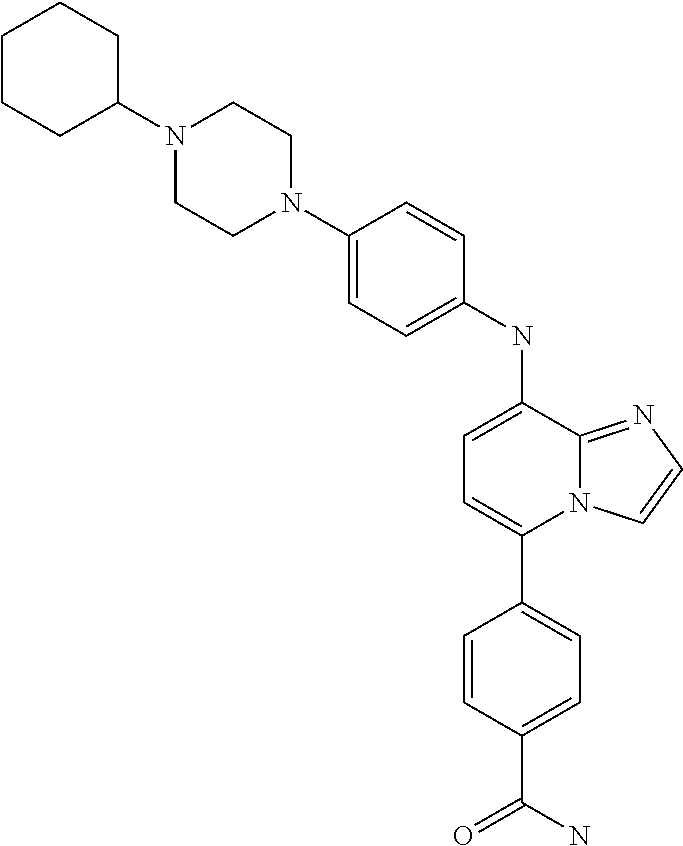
C1(C2=CC=C(C(=O)N)C=C2)=CC=C(NC2=CC=C(N3CCN(C4CCCCC4)CC3)C=C2)C2=NC=CN12
